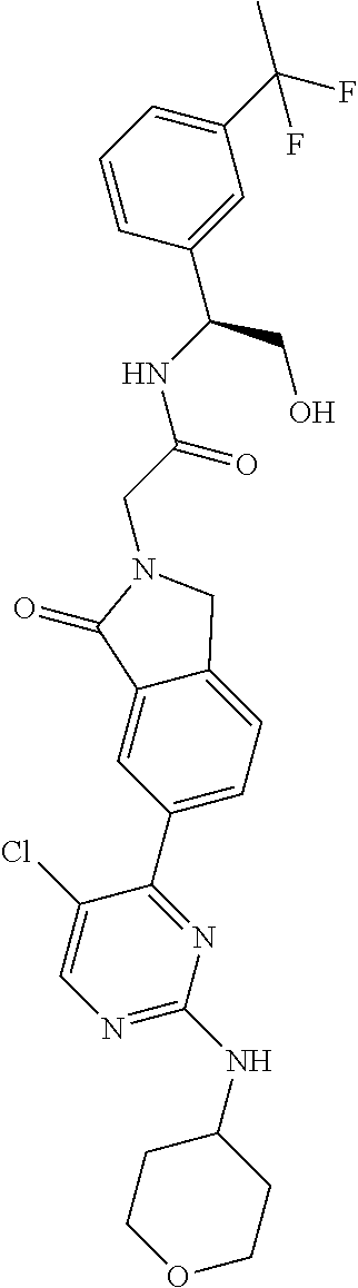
N(C(CN1CC2=CC=C(C3=NC(NC4CCOCC4)=NC=C3Cl)C=C2C1=O)=O)C(CO)C1=CC(C(F)(C)F)=CC=C1
